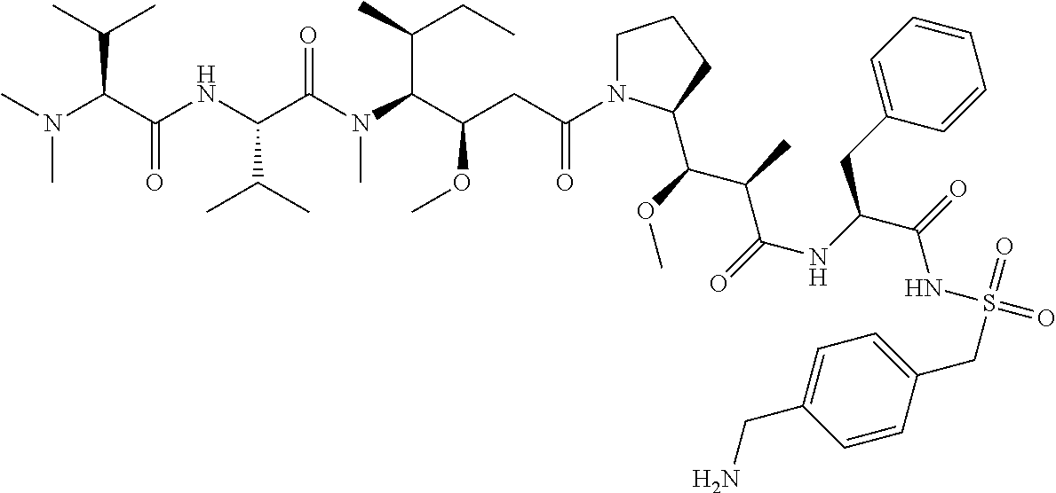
C1N(C(CC(C(N(C(C(NC(C(N(C)C)C(C)C)=O)C(C)C)=O)C)C(C)CC)OC)=O)C(C(OC)C(C)C(=O)NC(C(=O)NS(=O)(=O)CC2=CC=C(CN)C=C2)CC2=CC=CC=C2)CC1
